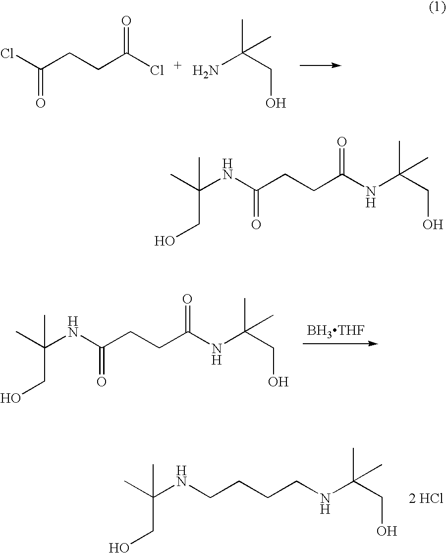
C(CCC(Cl)=O)(Cl)=O.NC(CO)(C)C.C(NC(CCC(NC(CO)(C)C)=O)=O)(C)(C)CO.[BH3THF].C(NCCCCNC(CO)(C)C)(C)(C)CO.[2 HCl].C(NC(CCC(NC(CO)(C)C)=O)=O)(C)(C)CO
